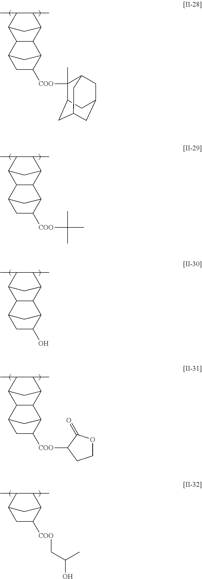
C1C([COO]CC(C)O)C2C(C)C(C)C1C2.C12C3C(C)C(C)C(C3)C1C1CC([COO]C3(C)C4CC5CC(CC3C5)C4)C2C1.C12C3C(C)C(C)C(C3)C1C1CC([COO]C(C)(C)C)C2C1.C12C3C(C)C(C)C(C3)C1C1CC(O)C2C1.C12C3C(C)C(C)C(C3)C1C1CC([COO]C3C(=O)OCC3)C2C1
